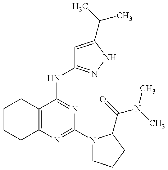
C12=C(C(NC3=NNC(C(C)C)=C3)=NC(N3CCCC3C(=O)N(C)C)=N1)CCCC2
